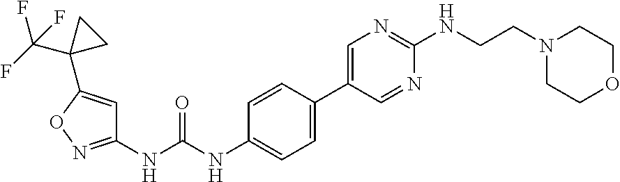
C1(NC(NC2=CC=C(C3=CN=C(NCCN4CCOCC4)N=C3)C=C2)=O)=NOC(C2(C(F)(F)F)CC2)=C1
